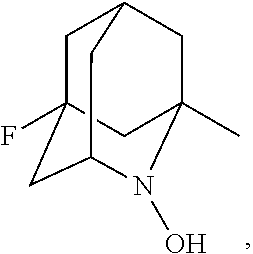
C1C2(F)CC3N(O)C(C)(CC1C3)C2
